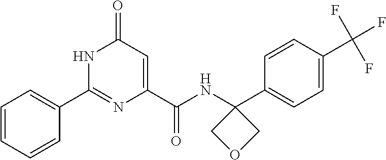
C1=CC=CC(C2=NC(C(=O)NC3(C4=CC=C(C(F)(F)F)C=C4)COC3)=CC(=O)N2)=C1
